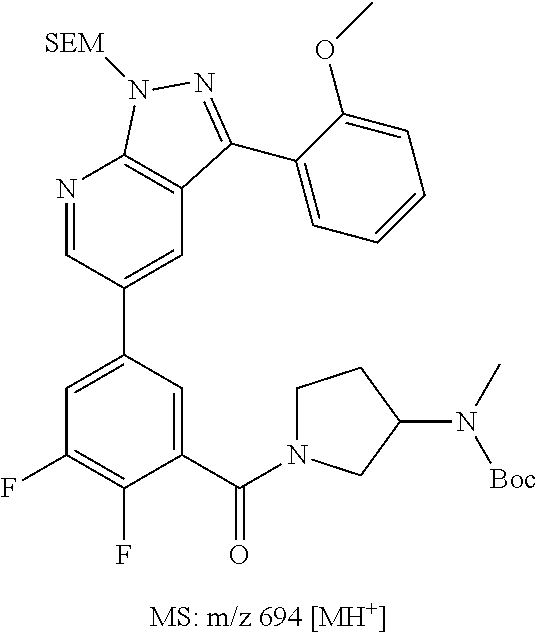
C1=C(C(N2CCC(N(C)[Boc])C2)=O)C(F)=C(F)C=C1C1=CC2=C(N=C1)N([SEM])N=C2C1=CC=CC=C1OC
